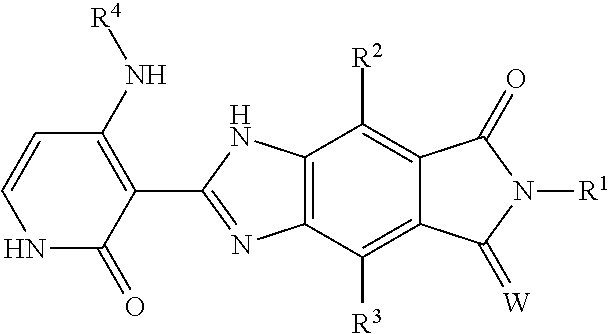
N1C(=O)C(C2=NC3=C(C([R2])=C4C(=C3[R3])C(=[W])N([R1])C4=O)N2)=C(N[R4])C=C1
